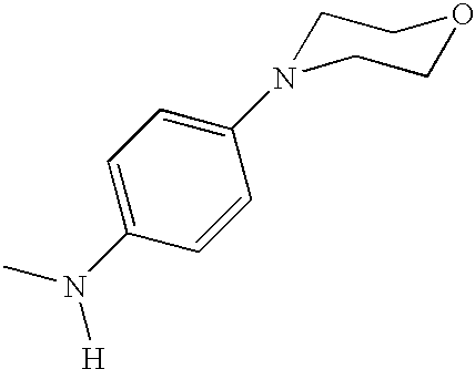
C1N(C2=CC=C(N(C)[H])C=C2)CCOC1
